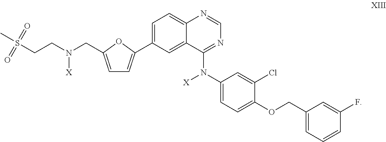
S(CCN(CC1=CC=C(C2=CC=C3C(=C2)C(N([X])C2=CC=C(OCC4=CC=CC(F)=C4)C(Cl)=C2)=NC=N3)O1)[X])(C)(=O)=O
